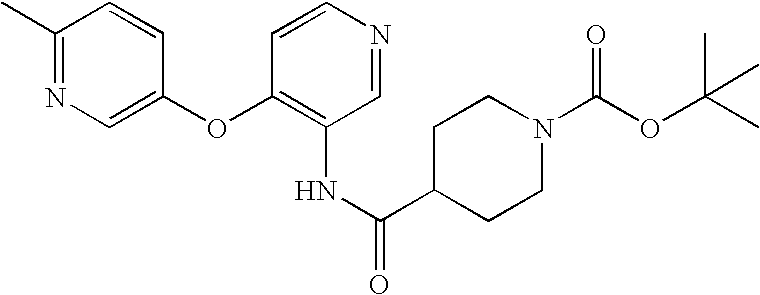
C1(C)=NC=C(OC2=C(NC(=O)C3CCN(C(OC(C)(C)C)=O)CC3)C=NC=C2)C=C1
